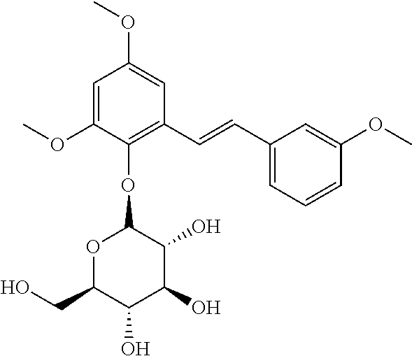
C1(OC)=CC(OC)=CC(C=CC2=CC=CC(OC)=C2)=C1OC1OC(CO)C(O)C(O)C1O
